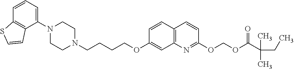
C1N(C2=CC=CC3=C2C=CS3)CCN(CCCCOC2=CC3=C(C=C2)C=CC(OCOC(=O)C(CC)(C)C)=N3)C1
